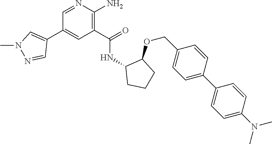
C1=NC(N)=C(C(=O)NC2CCCC2OCC2=CC=C(C3=CC=C(N(C)C)C=C3)C=C2)C=C1C1=CN(C)N=C1
